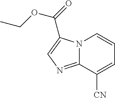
C12=NC=C(C(=O)OCC)N1C=CC=C2[CN]
